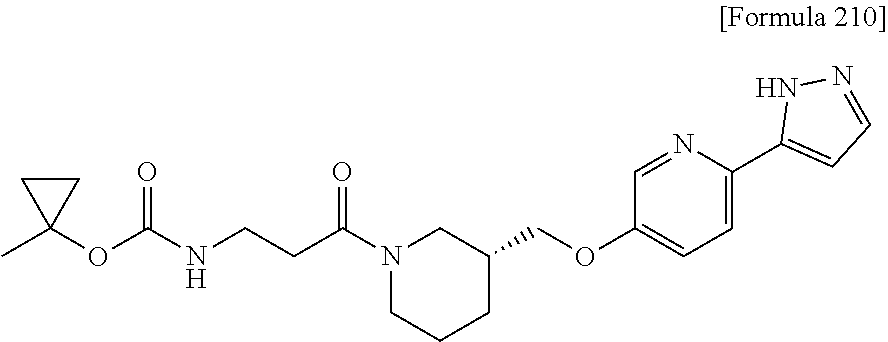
C1=C(OCC2CCCN(C(CCNC(=O)OC3(C)CC3)=O)C2)C=NC(C2=CC=NN2)=C1
